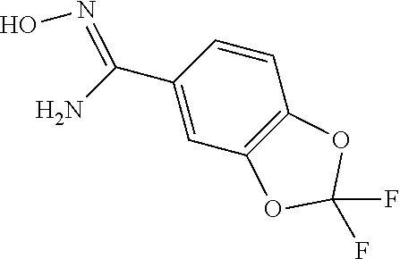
C1(C(N)=NO)=CC2=C(C=C1)OC(F)(F)O2
